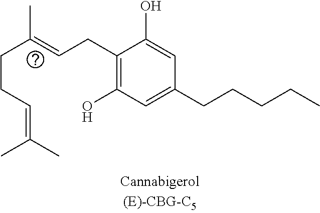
C(C1=C(O)C=C(CCCCC)C=C1O)C=C(CCC=C(C)C)C
